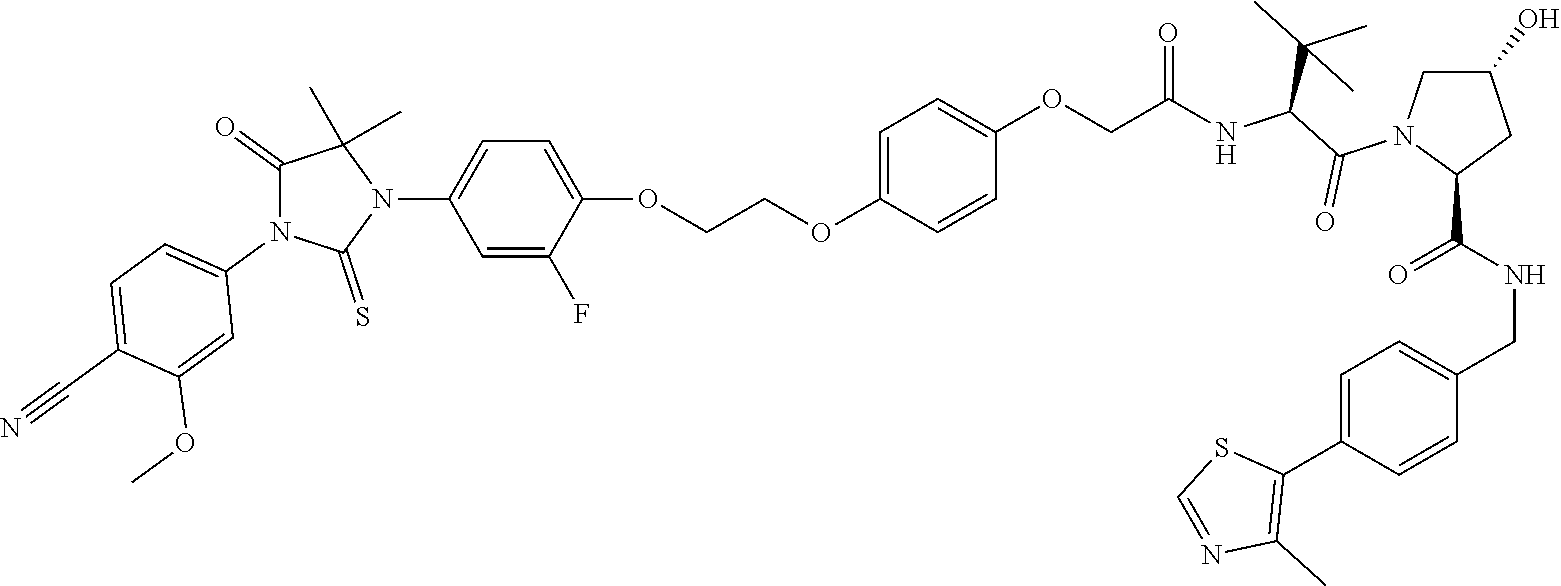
C(=O)(NC(C(N1C(C(NCC2=CC=C(C3=C(C)N=CS3)C=C2)=O)CC(O)C1)=O)C(C)(C)C)COC1=CC=C(OCCOC2=CC=C(N3C(C)(C)C(=O)N(C4=CC=C(C#N)C(OC)=C4)C3=S)C=C2F)C=C1
